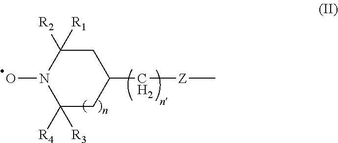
C1C([R2])([R1])N(O)C([R4])([R3])CC1C[Z]C
